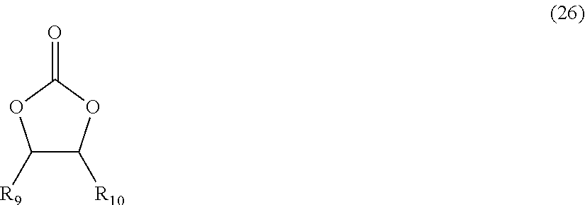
C1([R9])C([R10])OC(=O)O1
